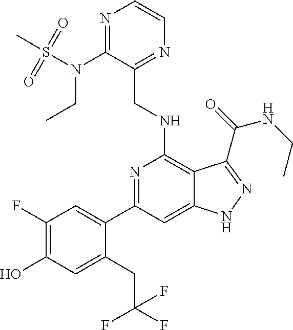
C1(C2=CC(F)=C(O)C=C2CC(F)(F)F)=NC(NCC2=NC=CN=C2N(CC)S(=O)(C)=O)=C2C(=C1)NN=C2C(NCC)=O
